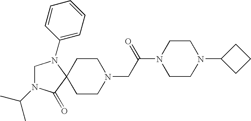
C1CN(CC(N2CCN(C3CCC3)CC2)=O)CCC12C(=O)N(C(C)C)CN2C1=CC=CC=C1
